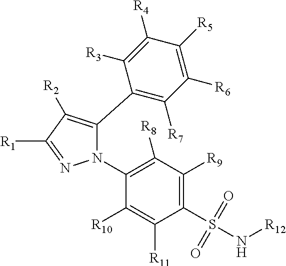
C1(C2=C([R7])C([R6])=C([R5])C([R4])=C2[R3])=C([R2])C([R1])=NN1C1=C([R8])C([R9])=C(S(=O)(=O)N[R12])C([R11])=C1[R10]
